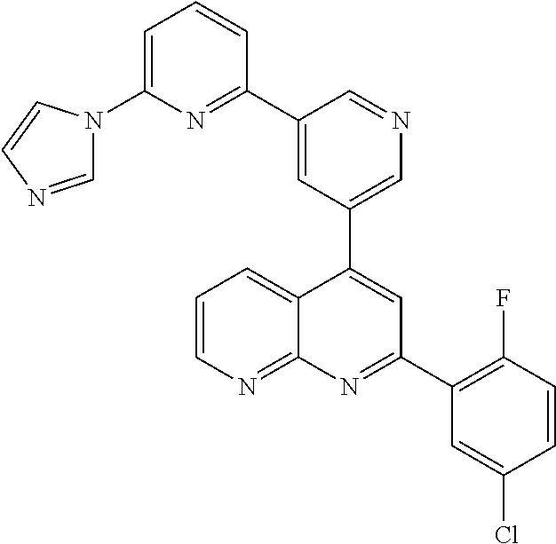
C1=C(C2=NC(N3C=NC=C3)=CC=C2)C=NC=C1C1=CC(C2=C(F)C=CC(Cl)=C2)=NC2=NC=CC=C12
